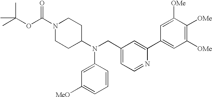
N1(C(OC(C)(C)C)=O)CCC(N(C2=CC([MeO])=CC=C2)CC2=CC=NC(C3=CC([OMe])=C([OMe])C([OMe])=C3)=C2)CC1
